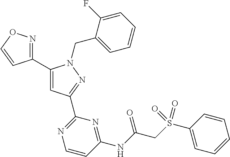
C1(C2=NOC=C2)=CC(C2=NC=CC(NC(CS(C3=CC=CC=C3)(=O)=O)=O)=N2)=NN1CC1=CC=CC=C1F
